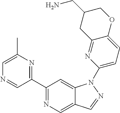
C1(C2=NC(C)=CN=C2)=NC=C2C(=C1)N(C1=CC=C3C(=N1)CC(CN)CO3)N=C2
